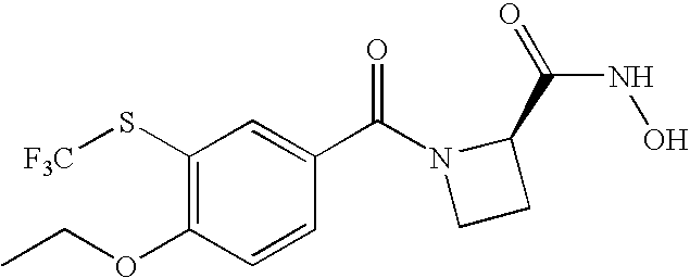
C1(S[F3C])=C(OCC)C=CC(C(N2CCC2C(=O)NO)=O)=C1
